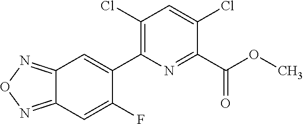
O1N=C2C(=N1)C=C(F)C(C1=C(Cl)C=C(Cl)C(C(OC)=O)=N1)=C2
